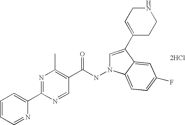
C1=CC=NC(C2=NC(C)=C(C(NN3C=C(C4=CCNCC4)C4=CC(F)=CC=C34)=O)C=N2)=C1.[2HCl]
